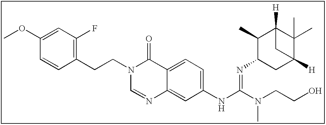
C1(OC)=CC(F)=C(CCN2C=NC3=CC(NC(=NC4CC5([H])C(C)(C)C([H])(C4C)C5)N(CCO)C)=CC=C3C2=O)C=C1
